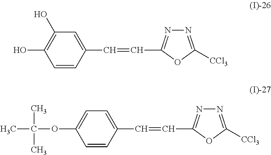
C1=CC(C=CC2=NN=C([CCl3])O2)=CC(O)=C1O.C1=CC(C=CC2=NN=C([CCl3])O2)=CC=C1OC(C)(C)C
